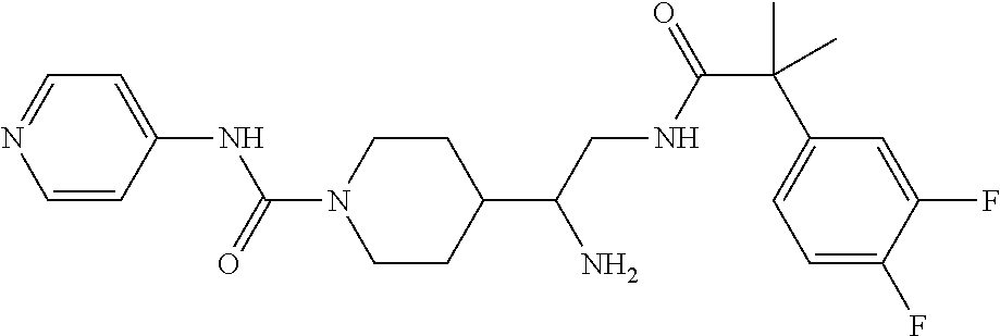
C1(C(CNC(C(C2=CC=C(F)C(F)=C2)(C)C)=O)N)CCN(C(=O)NC2=CC=NC=C2)CC1
